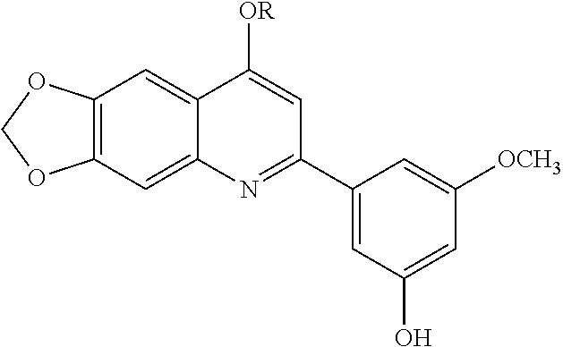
C12=CC3=C(C=C1C([OR])=CC(C1=CC(O)=CC([OCH3])=C1)=N2)OCO3
